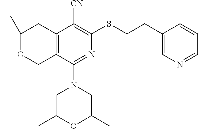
C1(C)(C)OCC2=C(C1)C([CN])=C(SCCC1=CN=CC=C1)N=C2N1CC(C)OC(C)C1
